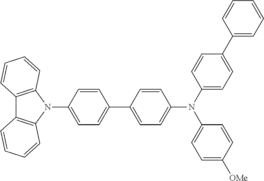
C1=CC(C2=CC=C(N3C4=C(C5=C3C=CC=C5)C=CC=C4)C=C2)=CC=C1N(C1=CC=C(C2=CC=CC=C2)C=C1)C1=CC=C([OMe])C=C1
